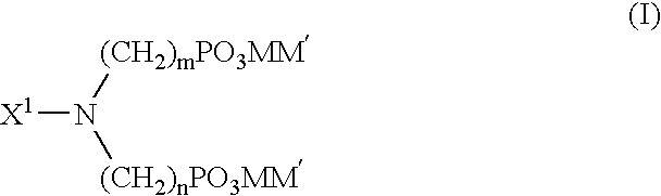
[X1]N([(CH2)mPO3MM])[(CH2)nPO3MM]
